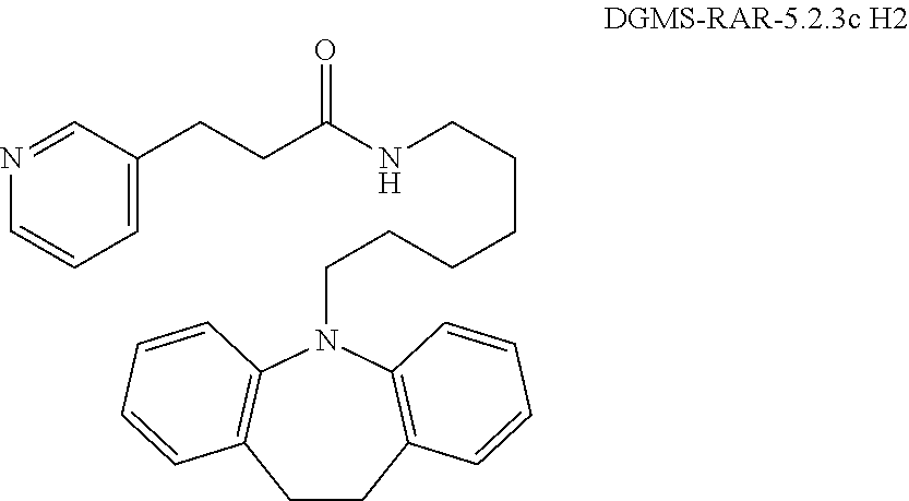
C1(CCC(=O)NCCCCCCN2C3=C(CCC4=C2C=CC=C4)C=CC=C3)=CC=CN=C1
